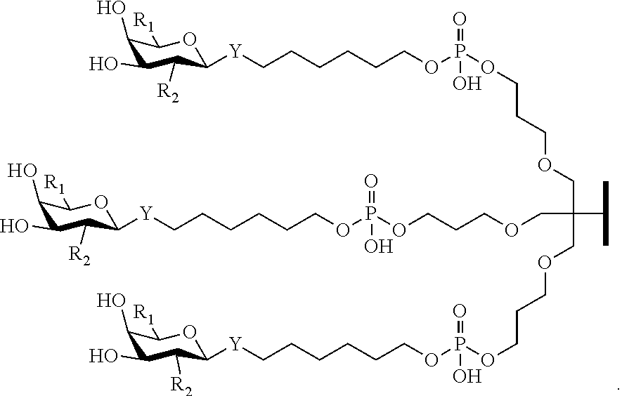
C1(O)C(O)C([R2])C([Y]CCCCCCOP(OCCCOCC(COCCCOP(OCCCCCC[Y]C2C([R2])C(O)C(O)C([R1])O2)(=O)O)(C(C)C)COCCCOP(OCCCCCC[Y]C2C([R2])C(O)C(O)C([R1])O2)(=O)O)(=O)O)OC1[R1]
